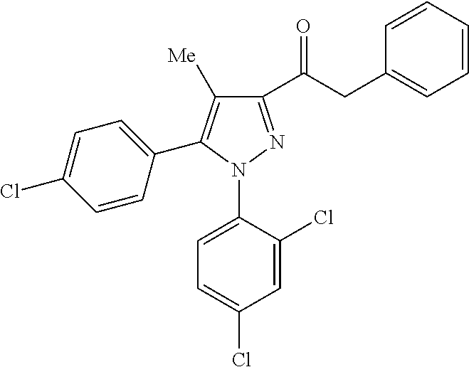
C1(C(CC2=CC=CC=C2)=O)=NN(C2=CC=C(Cl)C=C2Cl)C(C2=CC=C(Cl)C=C2)=C1[Me]
